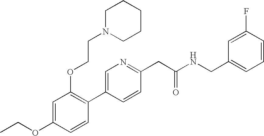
C1(OCC)=CC(OCCN2CCCCC2)=C(C2=CN=C(CC(NCC3=CC=CC(F)=C3)=O)C=C2)C=C1
